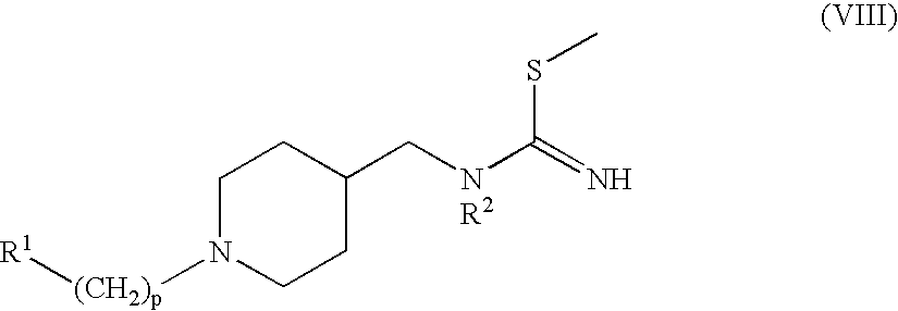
C1N([(CH2)p][R1])CCC(C[NR2]C(=N)SC)C1
